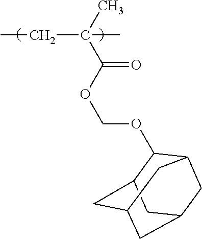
C(OC(C(C)(C)CC)=O)OC1C2CC3CC(CC1C3)C2
